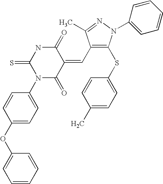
O=C1NC(=S)N(C2=CC=C(OC3=CC=CC=C3)C=C2)C(=O)C1=CC1=C(SC2=CC=C(C)C=C2)N(C2=CC=CC=C2)N=C1C
